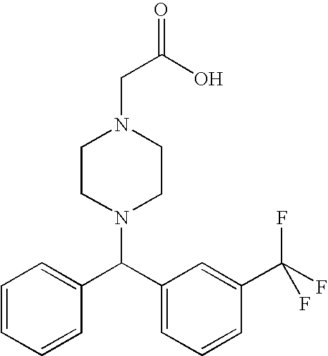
C1=CC=CC(C(C2=CC=CC(C(F)(F)F)=C2)N2CCN(CC(=O)O)CC2)=C1
